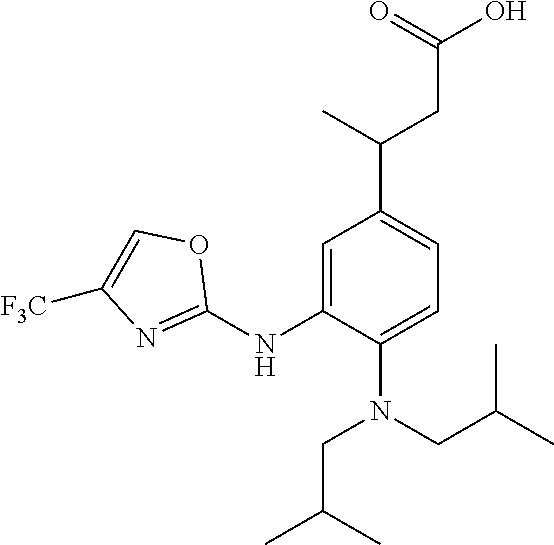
C1([F3C])=COC(NC2=CC(C(C)CC(O)=O)=CC=C2N(CC(C)C)CC(C)C)=N1
